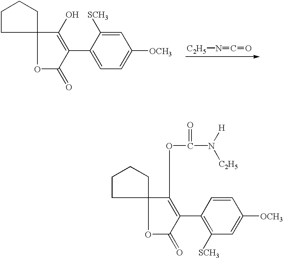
O1C(=O)C(C2=CC=C([OCH3])C=C2[SCH3])=C(O)C12CCCC2.[C2H5]N=C=O.O1C(=O)C(C2=C([SCH3])C=C([OCH3])C=C2)=C(OC(N([C2H5])[H])=O)C12CCCC2
